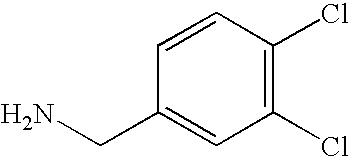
C1=CC(Cl)=C(Cl)C=C1CN
